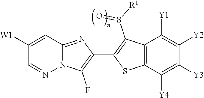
N12C(=NC(C3=C(S(=O)[R1])C4=C(S3)C([Y4])=C([Y3])C([Y2])=C4[Y1])=C1F)C=C([W1])C=N2
